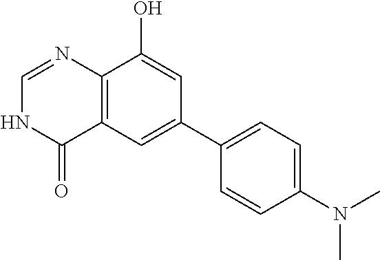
C12=C(C=C(C3=CC=C(N(C)C)C=C3)C=C1O)C(=O)NC=N2
